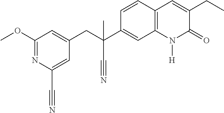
C(C1=CC(OC)=NC(C#N)=C1)C(C1=CC2=C(C=C1)C=C(CC)C(=O)N2[H])(C)C#N
